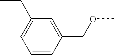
C1=CC(COC)=CC(CC)=C1
